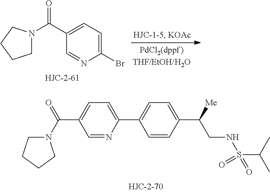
N1(C(C2=CC=C(C3=CC=C(C([Me])CNS(C(C)C)(=O)=O)C=C3)N=C2)=O)CCCC1.C1N(C(C2=CC=C(Br)N=C2)=O)CCC1
